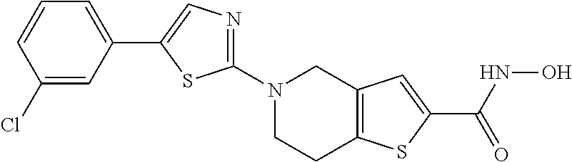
N1(C2=NC=C(C3=CC=CC(Cl)=C3)S2)CCC2=C(C1)C=C(C(=O)NO)S2
